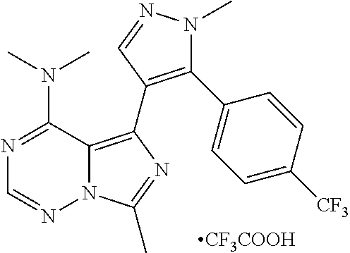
N12C(=C(C3=C(C4=CC=C([CF3])C=C4)N(C)N=C3)N=C1C)C(N(C)C)=NC=N2
